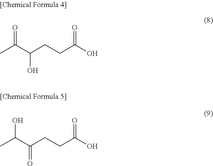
O=C(C(CCC(O)=O)O)C.OC(C(CCC(O)=O)=O)C
